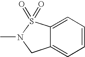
C12=CC=CC=C1CN(C)S2(=O)=O
